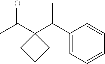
C1(C(C2(C(C)=O)CCC2)C)=CC=CC=C1
